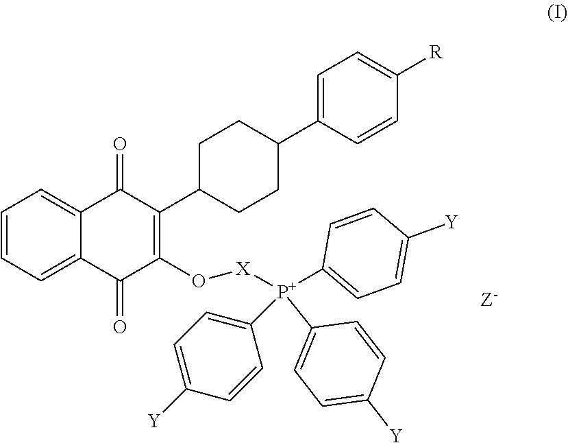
C1=CC=C2C(=C1)C(=O)C(C1CCC(C3=CC=C([R])C=C3)CC1)=C(O[X][P+](C1=CC=C([Y])C=C1)(C1=CC=C([Y])C=C1)C1=CC=C([Y])C=C1)C2=O
